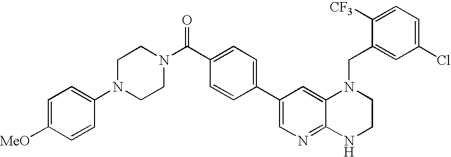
N1(C(C2=CC=C(C3=CN=C4C(=C3)N(CC3=CC(Cl)=CC=C3[CF3])CCN4)C=C2)=O)CCN(C2=CC=C([MeO])C=C2)CC1
